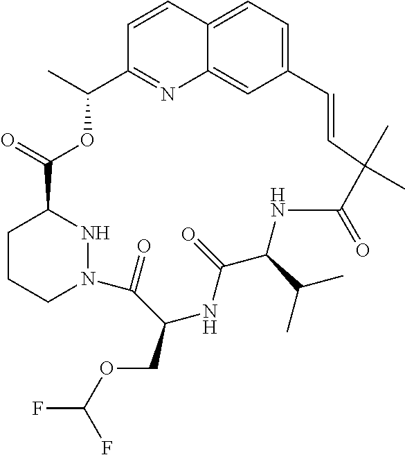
C12=CC=C3C(=C1)N=C(C=C3)C(C)OC(=O)C1CCCN(N1)C(=O)C(COC(F)F)NC(=O)C(C(C)C)NC(=O)C(C)(C)C=C2
